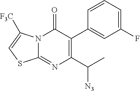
N12C(=NC(C(C)[N3])=C(C3=CC(F)=CC=C3)C1=O)SC=C2[F3C]
